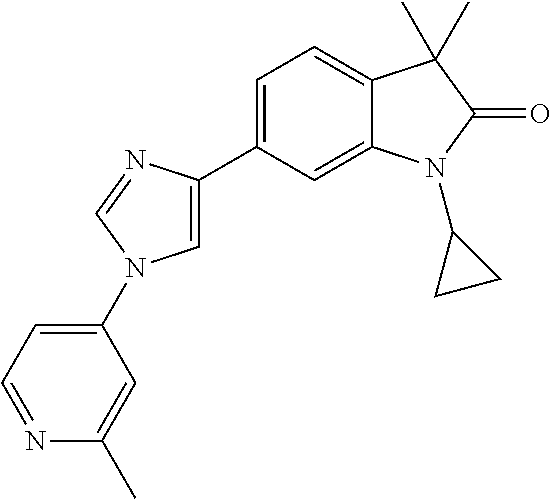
C1=C(C2=CC=C3C(=C2)N(C2CC2)C(=O)C3(C)C)N=CN1C1=CC=NC(C)=C1
